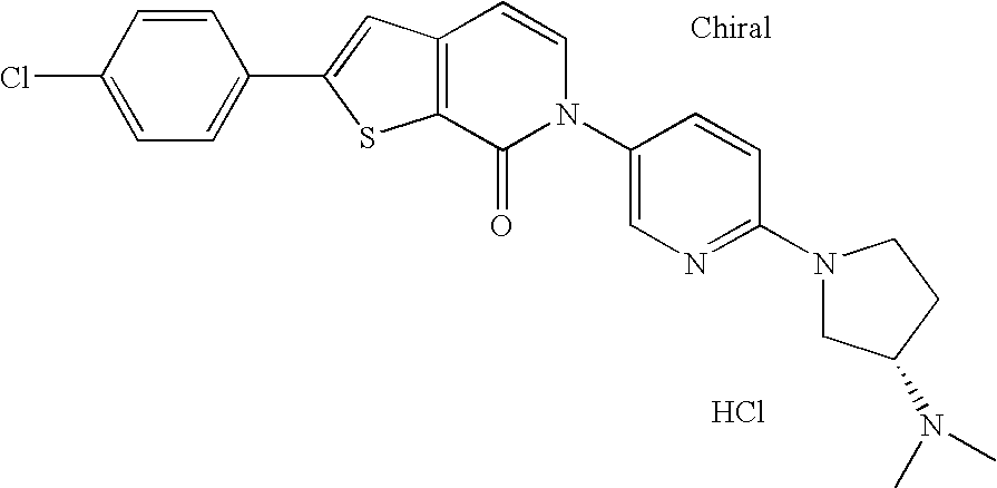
C1=CC(Cl)=CC=C1C1=CC2=C(S1)C(=O)N(C1=CN=C(N3CC(N(C)C)CC3)C=C1)C=C2.Cl
